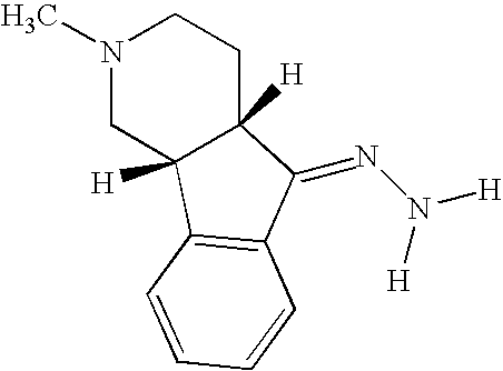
N1(C)CC2([H])C([H])(CC1)C(=NN([H])[H])C1=C2C=CC=C1
